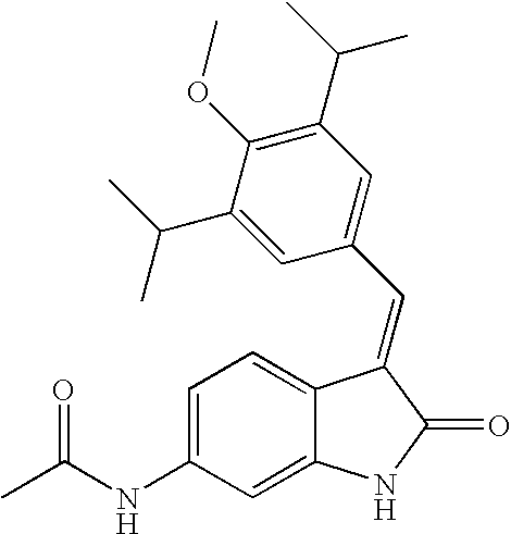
C1=C(NC(C)=O)C=C2C(=C1)C(=CC1=CC(C(C)C)=C(OC)C(C(C)C)=C1)C(=O)N2
